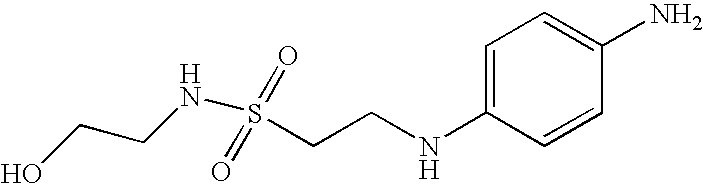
C(CNS(CCNC1=CC=C(N)C=C1)(=O)=O)O
